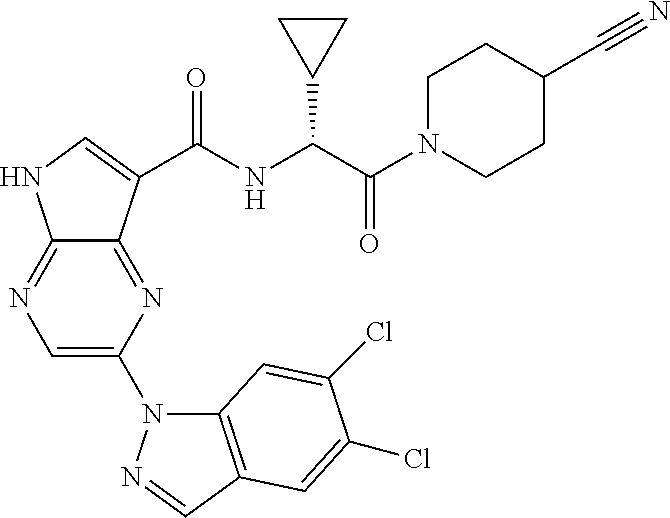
C1=C(N2C3=C(C=N2)C=C(Cl)C(Cl)=C3)N=C2C(=N1)NC=C2C(NC(C(N1CCC(C#N)CC1)=O)C1CC1)=O
